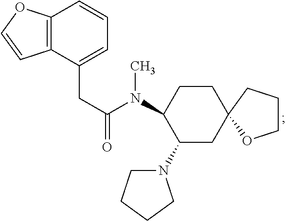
C12=C(C(CC(N(C3C(N4CCCC4)CC4(CC3)OCCC4)C)=O)=CC=C1)C=CO2
